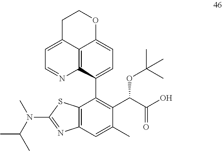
C1(C2=C(C(C(O)=O)OC(C)(C)C)C(C)=CC3=C2SC(N(C(C)C)C)=N3)=CC=C2C3=C1N=CC=C3CCO2
